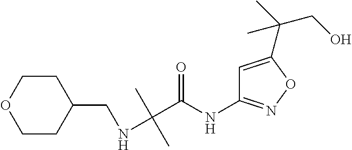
N(C(C(NC1=NOC(C(C)(CO)C)=C1)=O)(C)C)CC1CCOCC1
